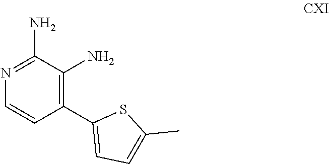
C1(C2=C(N)C(N)=NC=C2)=CC=C(C)S1
